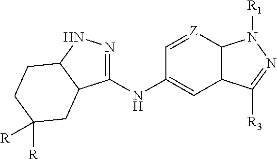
C1(NC2=CC3C([Z]=C2)N([R1])N=C3[R3])=NNC2C1CC([R])([R])CC2
